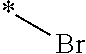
*Br
